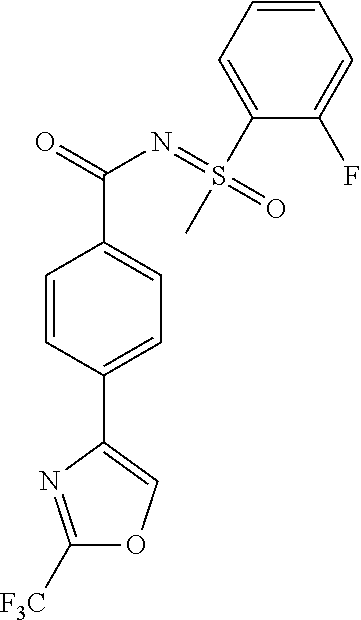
C1([F3C])=NC(C2=CC=C(C(=O)N=S(=O)(C3=CC=CC=C3F)C)C=C2)=CO1
